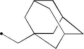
C(C)C12CC3CC(CC(C1)C3)C2
